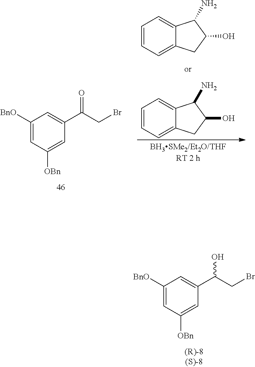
C1([BnO])=CC([OBn])=CC(C(CBr)O)=C1.C1([BnO])=CC([OBn])=CC(C(CBr)=O)=C1.C1=CC=C2C(=C1)C(N)C(O)C2.C1=CC=C2C(=C1)C(N)C(O)C2
